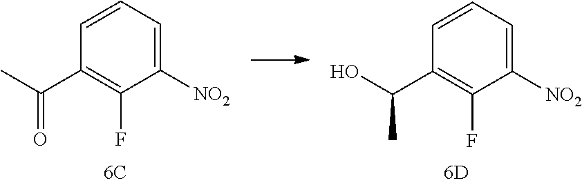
C1=CC=C([NO2])C(F)=C1C(C)=O.C1=CC=C([NO2])C(F)=C1C(O)C
